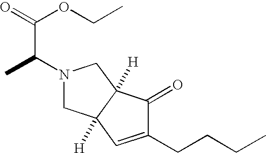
C(CCC)C1=CC2([H])C([H])(C1=O)CN(C(C)C(=O)OCC)C2
